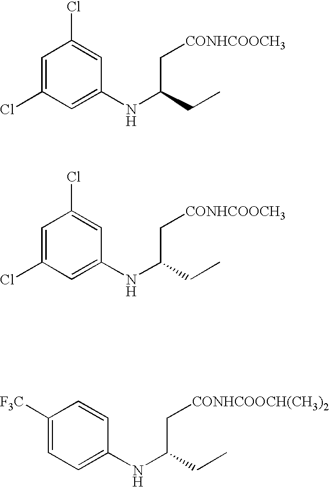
C1=C(Cl)C=C(Cl)C=C1NC(C[CONHCOOCH3])CC.C1=C(Cl)C=C(Cl)C=C1NC(C[CONHCOOCH3])CC.C1=CC([F3C])=CC=C1NC(C[CONHCOOCH(CH3)2])CC
